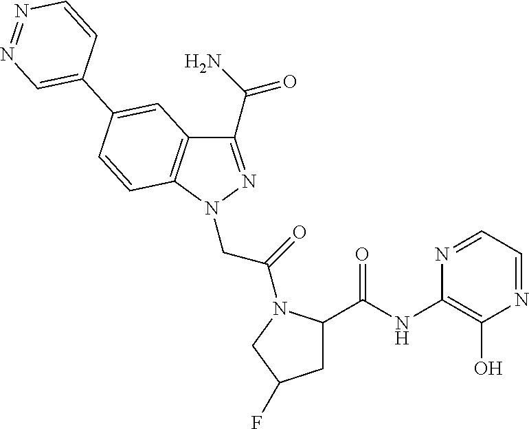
C1(C(N)=O)=NN(CC(=O)N2C(C(=O)NC3=C(O)N=CC=N3)CC(F)C2)C2=C1C=C(C1=CN=NC=C1)C=C2
